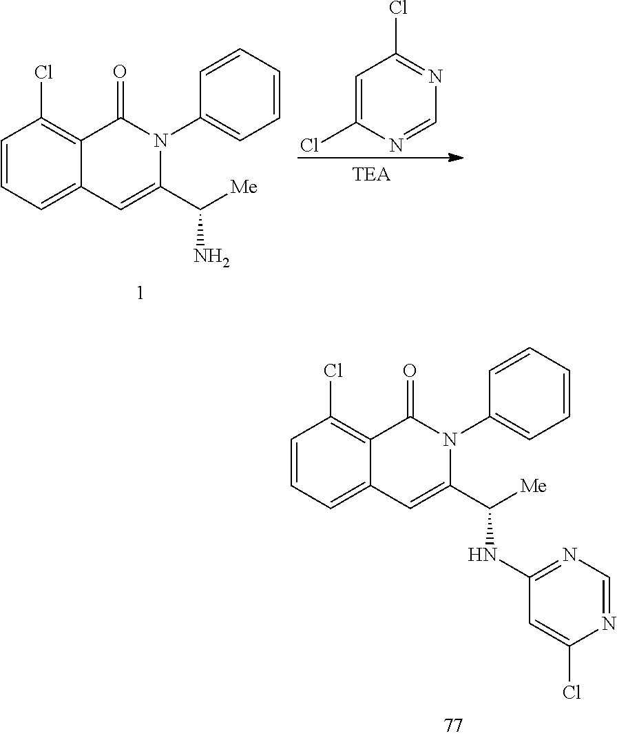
C1=CC=CC=C1N1C(=O)C2=C(Cl)C=CC=C2C=C1C([Me])N.C1=C(Cl)N=CN=C1Cl.C1=CC=CC=C1N1C(=O)C2=C(Cl)C=CC=C2C=C1C([Me])NC1=NC=NC(Cl)=C1
